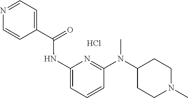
C1(C(=O)NC2=CC=CC(N(C3CCN(C)CC3)C)=N2)=CC=NC=C1.Cl
